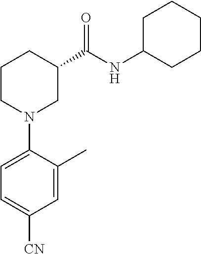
C1CN(C2=CC=C([CN])C=C2C)CC(C(NC2CCCCC2)=O)C1
